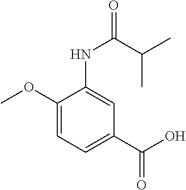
OC(C1=CC=C(OC)C(NC(C(C)C)=O)=C1)=O
